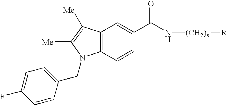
C12=C(C=CC(C(N[(CH2)n][R])=O)=C1)N(CC1=CC=C(F)C=C1)C([Me])=C2[Me]
